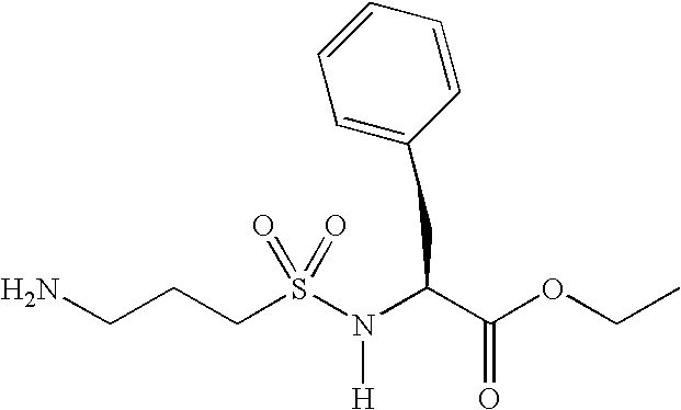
NCCCS(N(C(C(OCC)=O)CC1=CC=CC=C1)[H])(=O)=O
